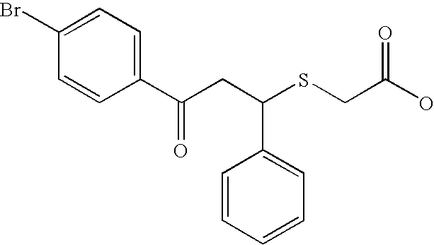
C1(C(CC(SCC(O)=O)C2=CC=CC=C2)=O)=CC=C(Br)C=C1
